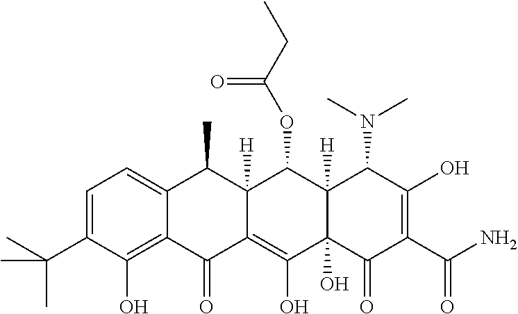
C1=C(C(C)(C)C)C(O)=C2C(=C1)C(C)C1([H])C(=C(O)C3(O)C([H])(C1OC(CC)=O)C(N(C)C)C(O)=C(C(N)=O)C3=O)C2=O
